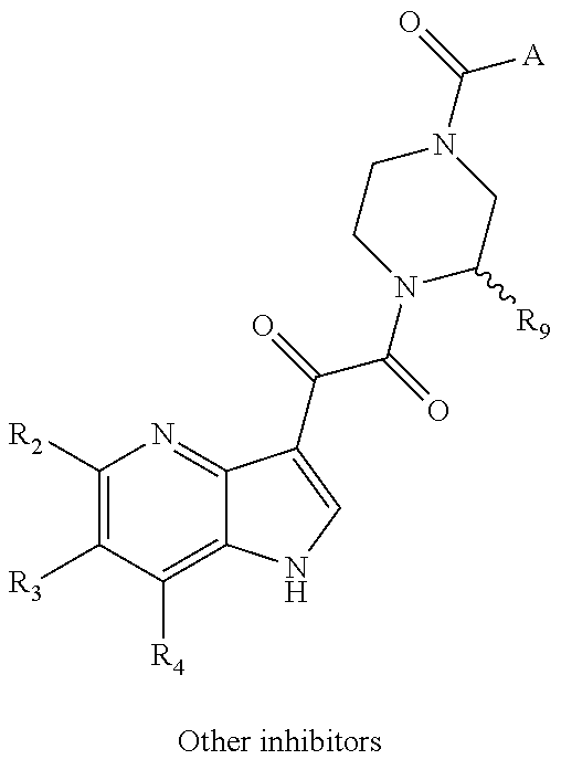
C1([R2])=C([R3])C([R4])=C2C(=N1)C(C(=O)C(=O)N1C([R9])CN(C(=O)[A])CC1)=CN2
